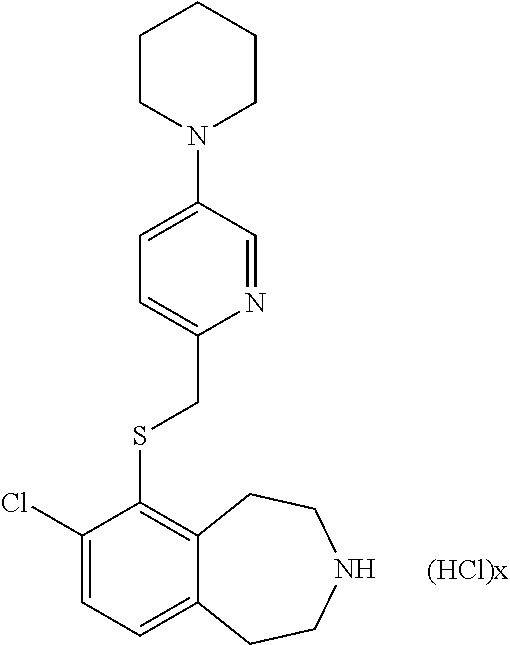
C1=C(N2CCCCC2)C=NC(CSC2=C3C(=CC=C2Cl)CCNCC3)=C1.[(HCl)x]
